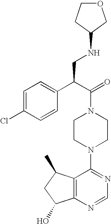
C(N1CCN(C2=NC=NC3=C2C(C)CC3O)CC1)(C(C1=CC=C(Cl)C=C1)CNC1COCC1)=O
